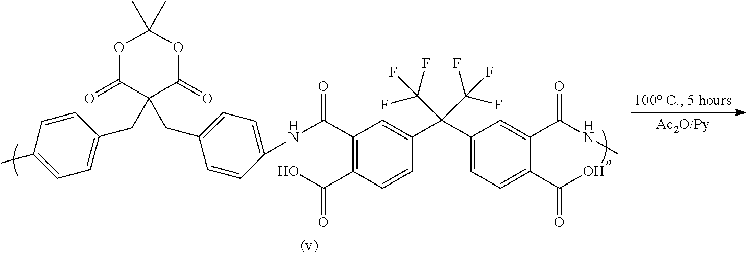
O1C(=O)C(CC2=CC=C(C)C=C2)(CC2=CC=C(NC(=O)C3=C(C(O)=O)C=CC(C(C4=CC=C(C(=O)O)C(C(=O)NC)=C4)(C(F)(F)F)C(F)(F)F)=C3)C=C2)C(=O)OC1(C)C.[(v)]
